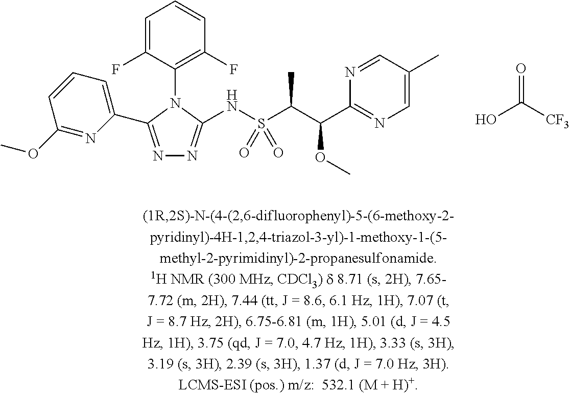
C1(OC)=NC(C2=NN=C(NS(C(C(C3=NC=C(C)C=N3)OC)C)(=O)=O)N2C2=C(F)C=CC=C2F)=CC=C1.OC([CF3])=O
